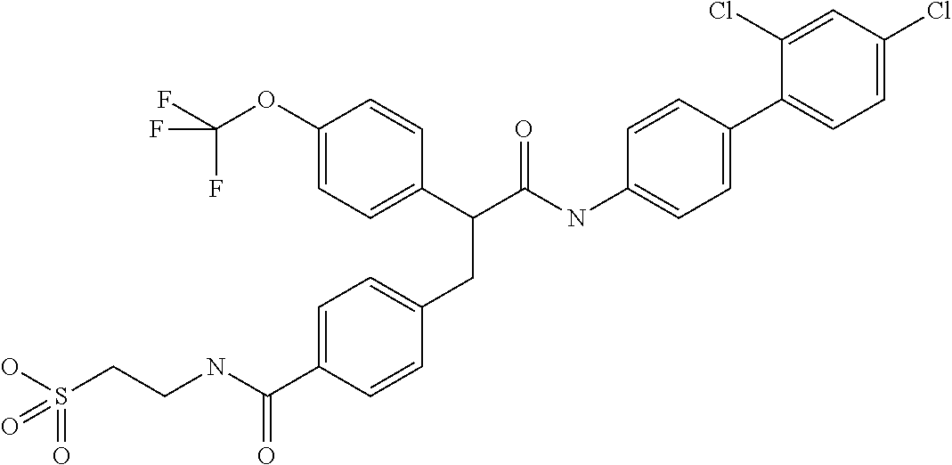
C1=C(C(NCCS(=O)(=O)O)=O)C=CC(CC(C2=CC=C(OC(F)(F)F)C=C2)C(NC2=CC=C(C3=CC=C(Cl)C=C3Cl)C=C2)=O)=C1
